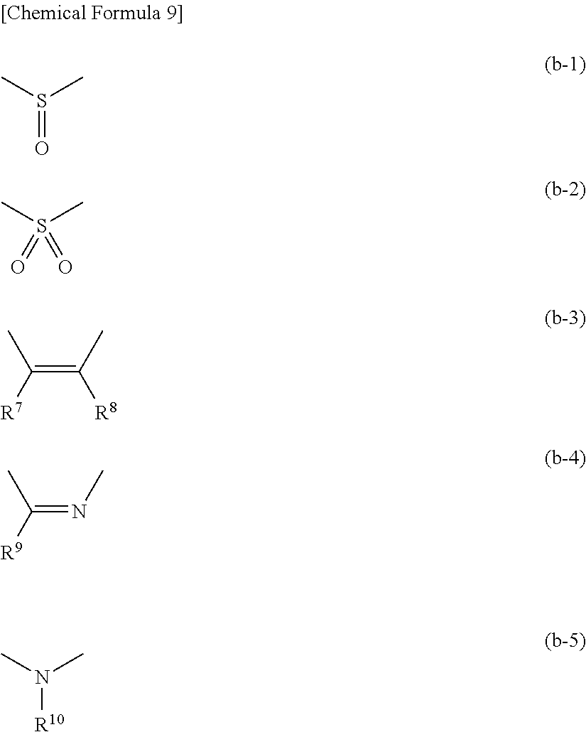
CS(C)=O.CS(C)(=O)=O.C(=C(C)[R8])([R7])C.C(=NC)([R9])C.CN(C)[R10]
